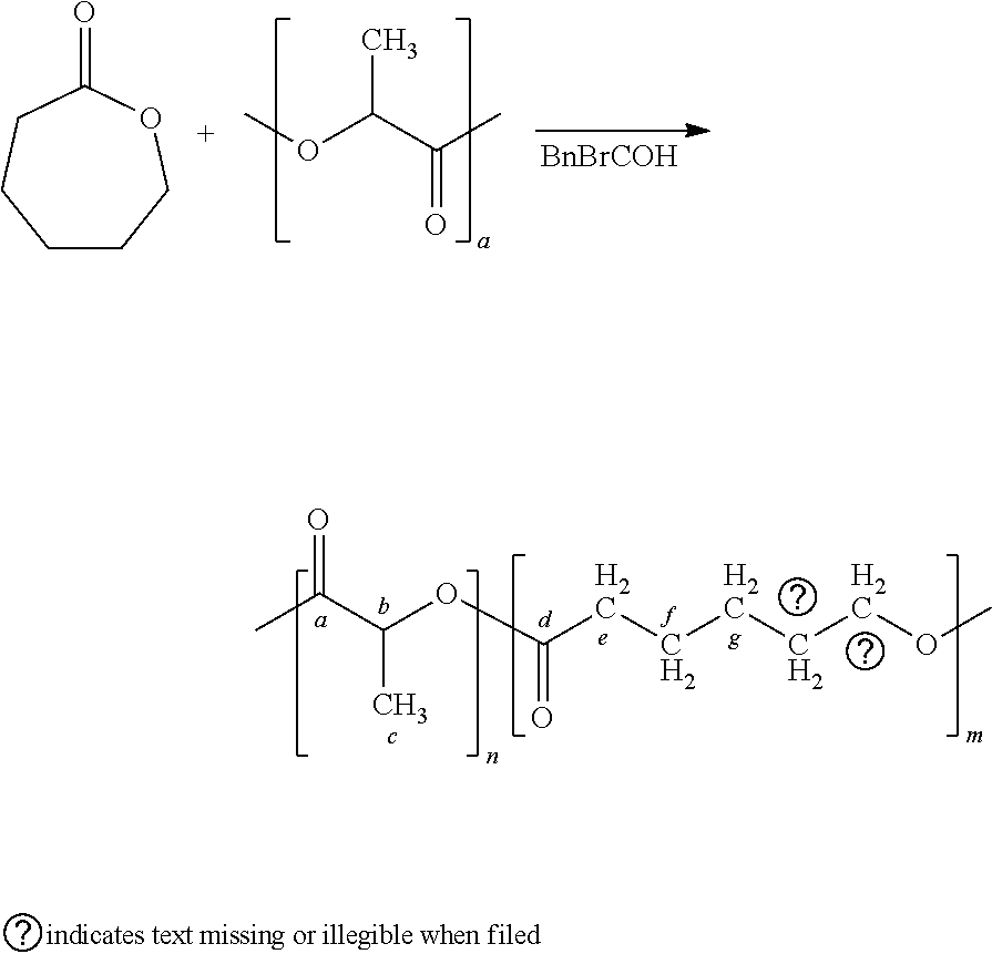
C1CCOC(=O)CC1.COC(C(C)=O)C.CC(C(OC(CCCCCOC)=O)C)=O
